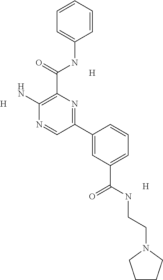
[H].[H].[H].C1(C(NC2=CC=CC=C2)=O)=C(N)N=CC(C2=CC(C(NCCN3CCCC3)=O)=CC=C2)=N1
